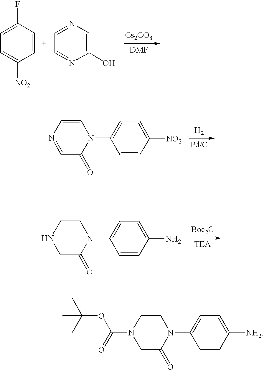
C1=C(F)C=CC([NO2])=C1.[Cs2CO3].C1=NC=C(O)N=C1.N1=CC(=O)N(C2=CC=C([NO2])C=C2)C=C1.[H2].[Pd/C].N1CC(=O)N(C2=CC=C(N)C=C2)CC1.C1C(=O)N(C2=CC=C([NH2])C=C2)CCN1C(=O)OC(C)(C)C
